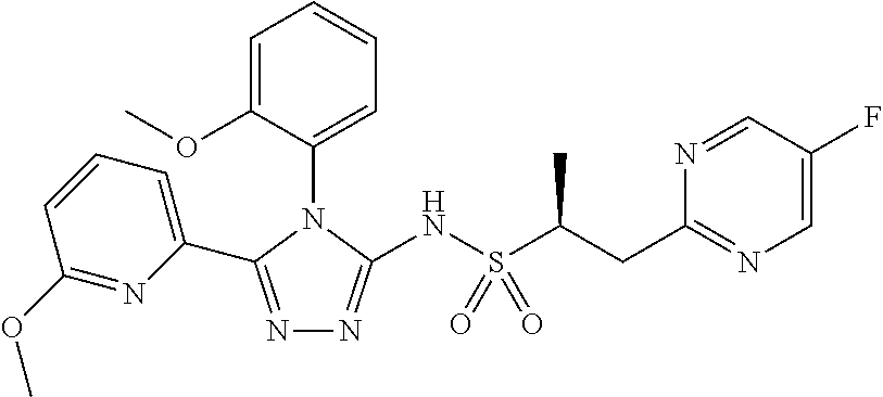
N1=C(C2=CC=CC(OC)=N2)N(C2=CC=CC=C2OC)C(NS(C(CC2=NC=C(F)C=N2)C)(=O)=O)=N1
